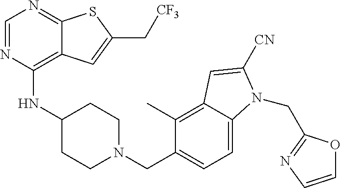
C1=NC(NC2CCN(CC3=CC=C4C(=C3C)C=C([CN])N4CC3=NC=CO3)CC2)=C2C(=N1)SC(C[CF3])=C2
